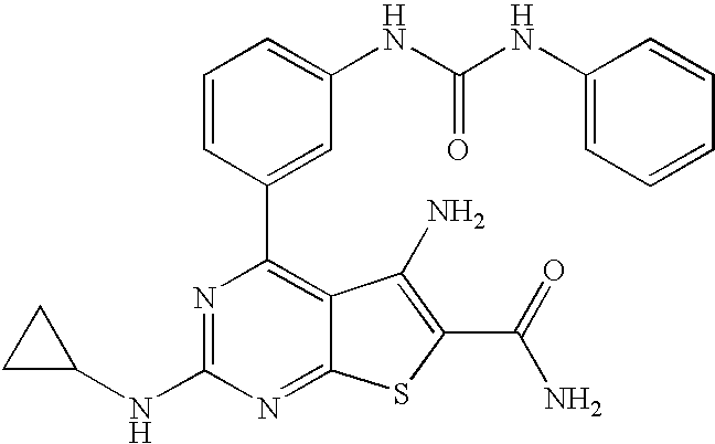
C1(C2=CC(NC(NC3=CC=CC=C3)=O)=CC=C2)=C2C(=NC(NC3CC3)=N1)SC(C(N)=O)=C2N
